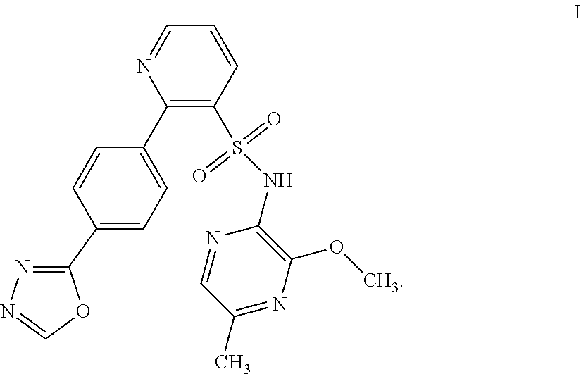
C1(C2=CC=C(C3=C(S(NC4=C(OC)N=C(C)C=N4)(=O)=O)C=CC=N3)C=C2)=NN=CO1
